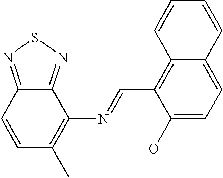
C1=CC2=NSN=C2C(N=CC2=C3C(=CC=C2O)C=CC=C3)=C1C
